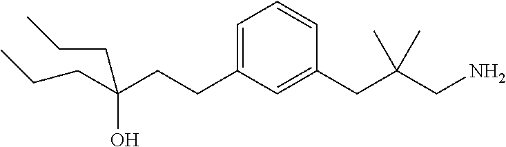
C(CCC1=CC=CC(CC(CN)(C)C)=C1)(O)(CCC)CCC
